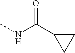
C1(C(NC)=O)CC1
